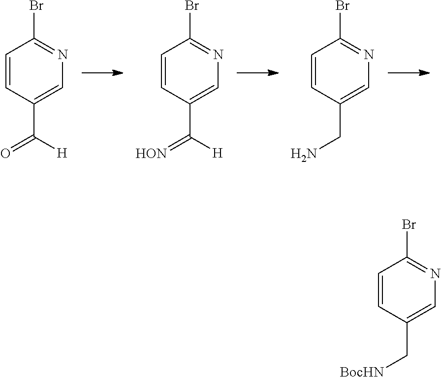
C1=CC(C(=O)[H])=CN=C1Br.C1=CC(C(=[HON])[H])=CN=C1Br.C1=CC(CN)=CN=C1Br.C1=CC(C[BocHN])=CN=C1Br
